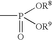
P(=O)([OR8])([OR9])C
